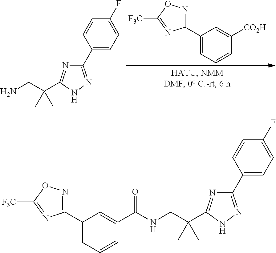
[CO2H]C1=CC(C2=NOC([F3C])=N2)=CC=C1.C1(C2=CC=C(F)C=C2)=NNC(C(CN)(C)C)=N1.C1(C2=CC=C(F)C=C2)=NNC(C(CNC(C2=CC(C3=NOC([F3C])=N3)=CC=C2)=O)(C)C)=N1
